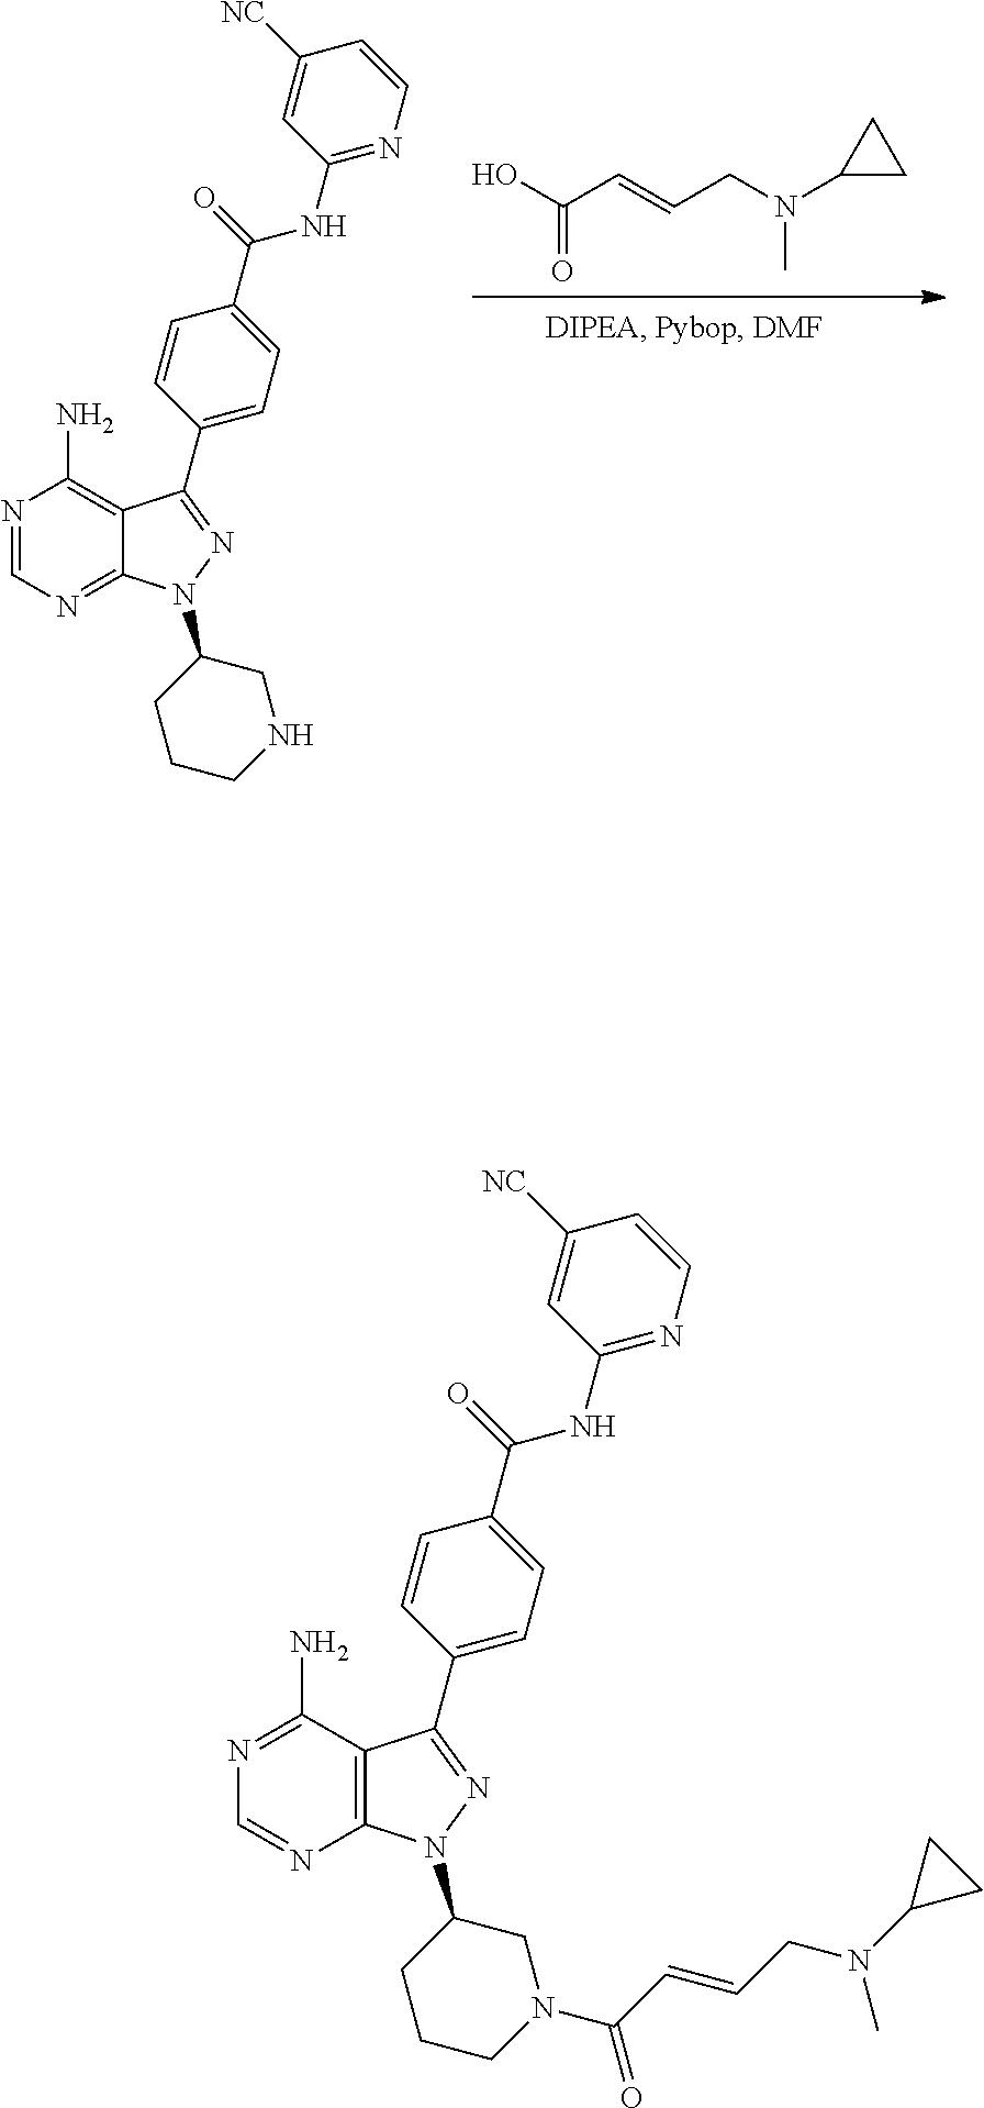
N1=C(N)C2=C(N=C1)N(C1CCCN(C(C=CCN(C3CC3)C)=O)C1)N=C2C1=CC=C(C(=O)NC2=NC=CC([NC])=C2)C=C1.N1=CN=C2C(=C1N)C(C1=CC=C(C(=O)NC3=NC=CC([NC])=C3)C=C1)=NN2C1CCCNC1.OC(C=CCN(C1CC1)C)=O
